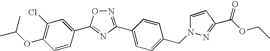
C1(C2=NOC(C3=CC(Cl)=C(OC(C)C)C=C3)=N2)=CC=C(CN2C=CC(C(OCC)=O)=N2)C=C1
